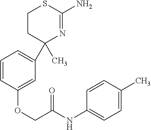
C1CC(C2=CC=CC(OCC(=O)NC3=CC=C(C)C=C3)=C2)(C)N=C(N)S1
